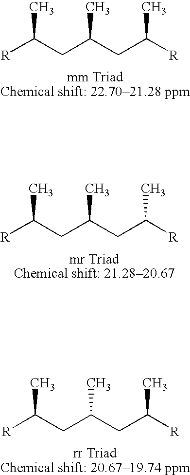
[R]C(CC(CC([R])C)C)C.[R]C(CC(CC([R])C)C)C.[R]C(CC(CC([R])C)C)C
